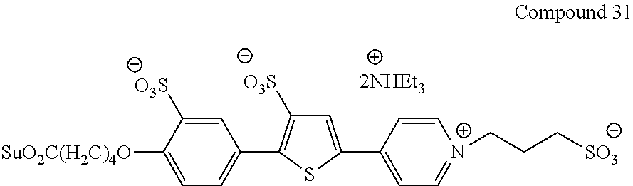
C1=C([O3S])C([SuO2C(H2C)4O])=CC=C1C1=C([O3S])C=C(C2=CC=[N+](CCC[SO3])C=C2)S1.[2NHEt3]
